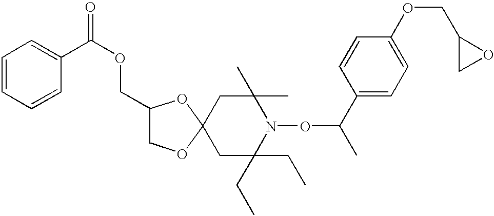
C1C(CC)(CC)N(OC(C)C2=CC=C(OCC3CO3)C=C2)C(C)(C)CC12OCC(COC(C1=CC=CC=C1)=O)O2
